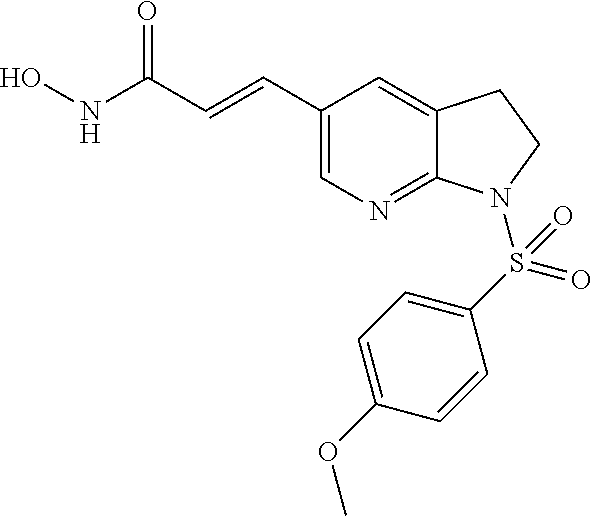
C1(C=CC(NO)=O)=CN=C2C(=C1)CCN2S(C1=CC=C(OC)C=C1)(=O)=O
